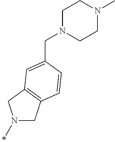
N1(C)CC2=C(C1)C=C(CN1CCN(C)CC1)C=C2
